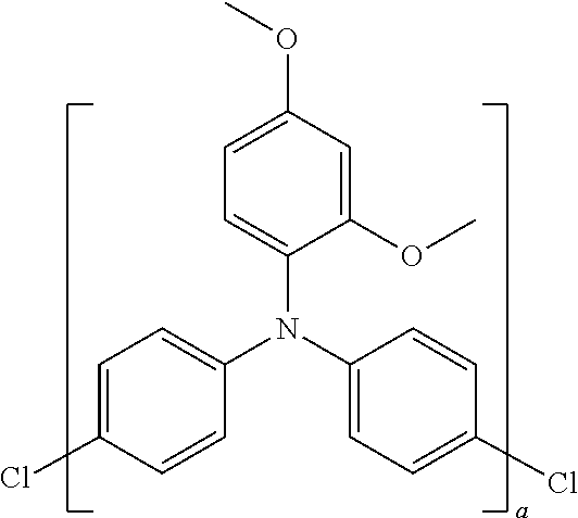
C1=C(OC)C=C(OC)C(N(C2=CC=C(Cl)C=C2)C2=CC=C(Cl)C=C2)=C1
